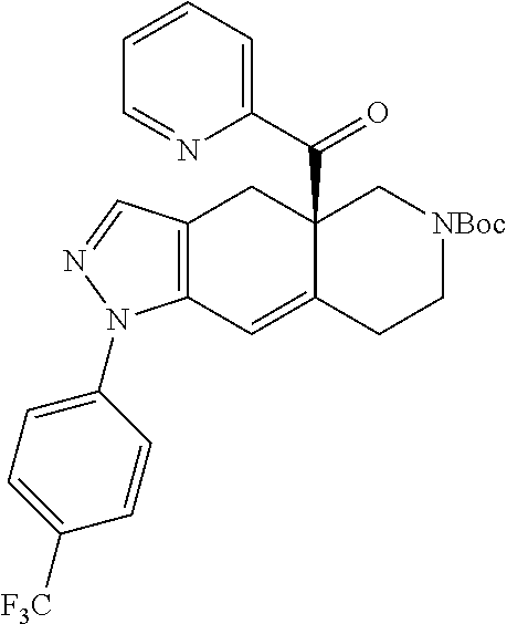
C12=C(C=C3C(C(C4=CC=CC=N4)=O)(C1)C[NBoc]CC3)N(C1=CC=C([F3C])C=C1)N=C2
